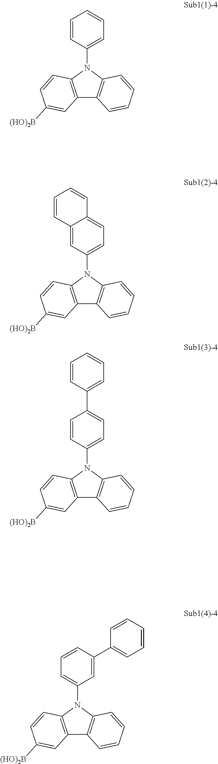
C12=C(N(C3=CC=CC=C3)C3=C1C=CC=C3)C=CC([(HO)2B])=C2.C12=C(N(C3=CC=C4C(=C3)C=CC=C4)C3=C1C=CC=C3)C=CC([(HO)2B])=C2.C12=C(N(C3=CC=C(C4=CC=CC=C4)C=C3)C3=C1C=CC=C3)C=CC([(HO)2B])=C2.C12=C(N(C3=CC=CC(C4=CC=CC=C4)=C3)C3=C1C=CC=C3)C=CC([(HO)2B])=C2
